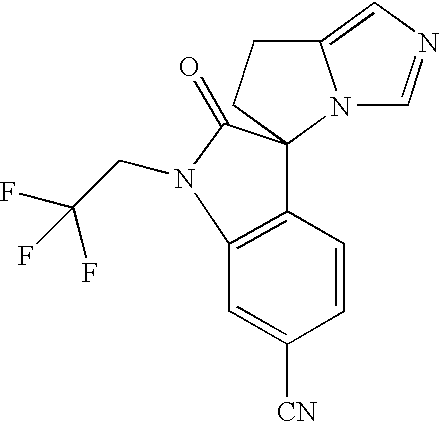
FC(F)(F)CN1C(=O)C2(CCC3=CN=CN32)C2=C1C=C([CN])C=C2
